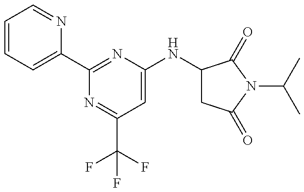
C1=CC=C(C2=NC(NC3CC(=O)N(C(C)C)C3=O)=CC(C(F)(F)F)=N2)N=C1
